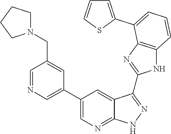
C1=NC=C(C2=CN=C3C(=C2)C(C2=NC4=C(N2)C=CC=C4C2=CC=CS2)=NN3)C=C1CN1CCCC1
